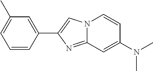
C1=CC(C2=CN3C(=N2)C=C(N(C)C)C=C3)=CC(C)=C1
